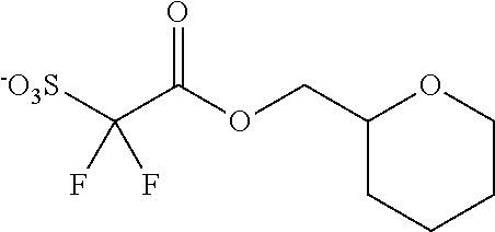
C1(COC(C([-O3S])(F)F)=O)CCCCO1
